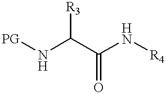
[PG]NC(C(N[R4])=O)[R3]
